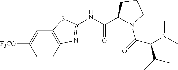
C12=C(C=CC([F3CO])=C1)N=C(NC(C1N(C(=O)C(N(C)C)C(C)C)CCC1)=O)S2
